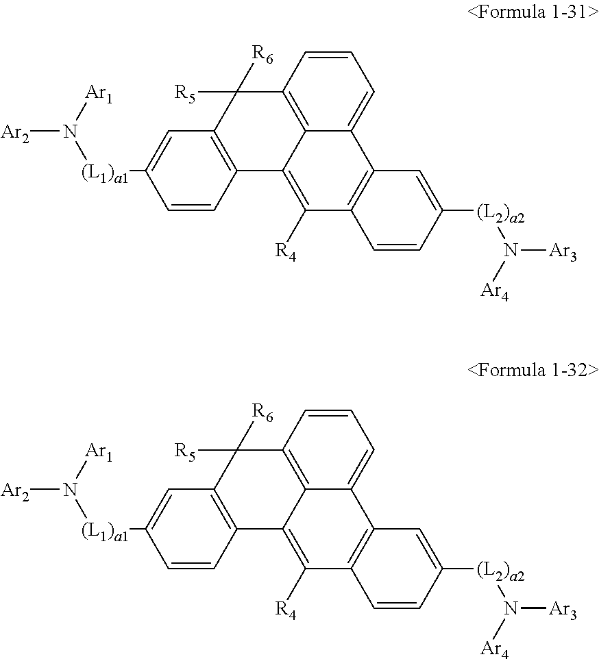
C1([(L1)a1]N([Ar2])[Ar1])=CC2=C(C3=C([R4])C4=C(C5=CC=CC(=C35)C2([R5])[R6])C=C([(L2)a2]N([Ar3])[Ar4])C=C4)C=C1.C1([(L1)a1]N([Ar2])[Ar1])=CC2=C(C3=C([R4])C4=C(C5=CC=CC(=C35)C2([R5])[R6])C=C([(L2)a2]N([Ar3])[Ar4])C=C4)C=C1
